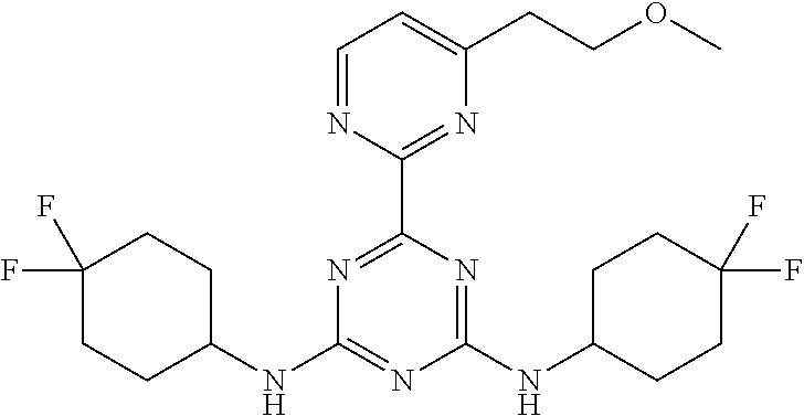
C1C(NC2=NC(NC3CCC(F)(F)CC3)=NC(C3=NC(CCOC)=CC=N3)=N2)CCC(F)(F)C1
